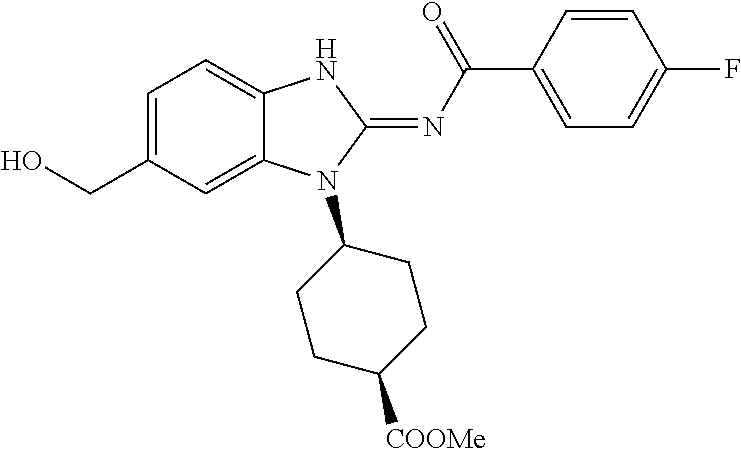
OCC1=CC=C2C(=C1)N(C1CCC([COOMe])CC1)C(=NC(C1=CC=C(F)C=C1)=O)N2
